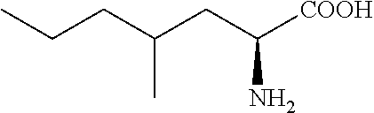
CCCC(CC([COOH])N)C
